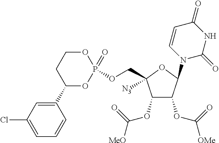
O(CC1([N3])C(OC([MeO])=O)C(OC([OMe])=O)C(N2C=CC(=O)NC2=O)O1)P1(=O)OCCC(C2=CC(Cl)=CC=C2)O1
